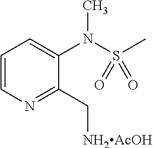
C1=CN=C(C[NH2AcOH])C(N(S(C)(=O)=O)C)=C1
